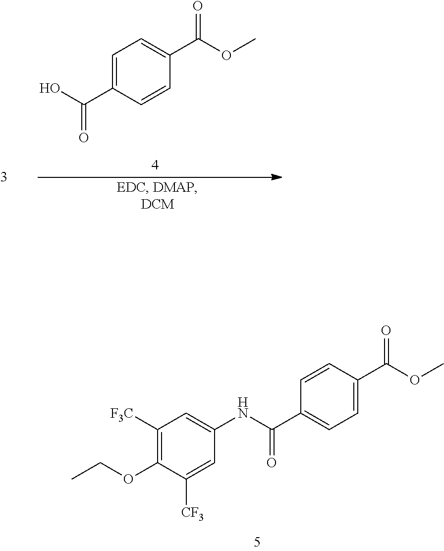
C1=C(C(O)=O)C=CC(C(OC)=O)=C1.C1([F3C])=C(OCC)C([CF3])=CC(NC(C2=CC=C(C(OC)=O)C=C2)=O)=C1
